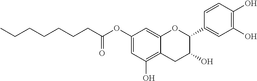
C1=C(OC(CCCCCCC)=O)C=C2C(=C1O)CC(O)C(C1=CC(O)=C(O)C=C1)O2
